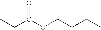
CCC(OCCCC)=O
